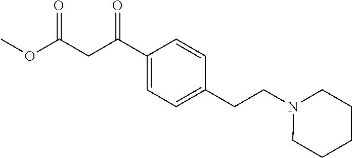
O=C(C1=CC=C(CCN2CCCCC2)C=C1)CC(=O)OC
